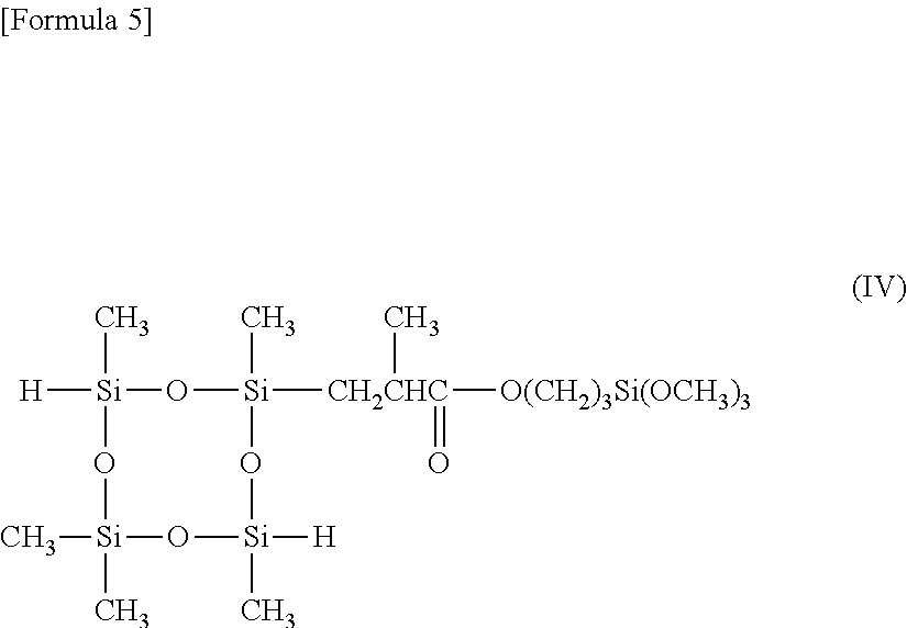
C[Si]1([H])O[Si](C)(C)O[Si](C)([H])O[Si](C)([CH2CHC](C)([O(CH2)3Si(OCH3)3])=O)O1
